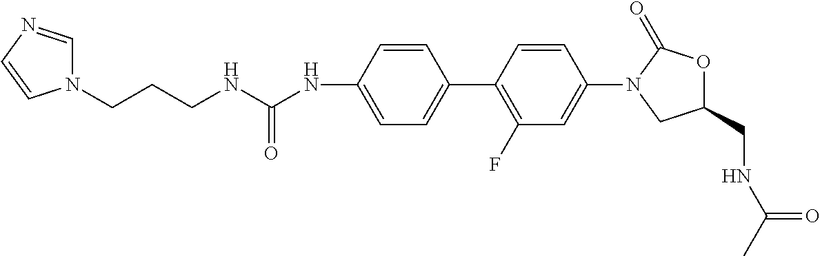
N(C1=CC=C(C2=C(F)C=C(N3C(=O)OC(CNC(C)=O)C3)C=C2)C=C1)C(NCCCN1C=NC=C1)=O
